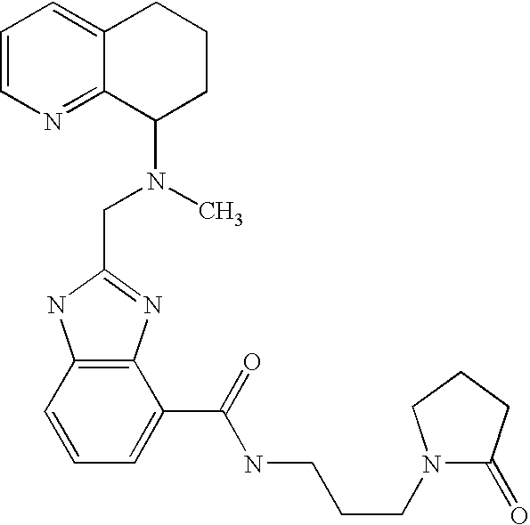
C1=CN=C2C(=C1)CCCC2N(C)CC1=NC2=C(N1)C=CC=C2C(=O)NCCCN1C(=O)CCC1
